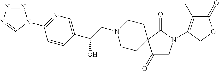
N1=NN=CN1C1=NC=C(C(CN2CCC3(CC2)C(=O)CN(C2=C(C)C(=O)OC2)C3=O)O)C=C1
